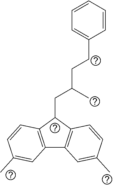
C(C1C2=C(C3=C1C=CC(C)=C3)C=C(C)C=C2)C(C)CCC1=CC=CC=C1
